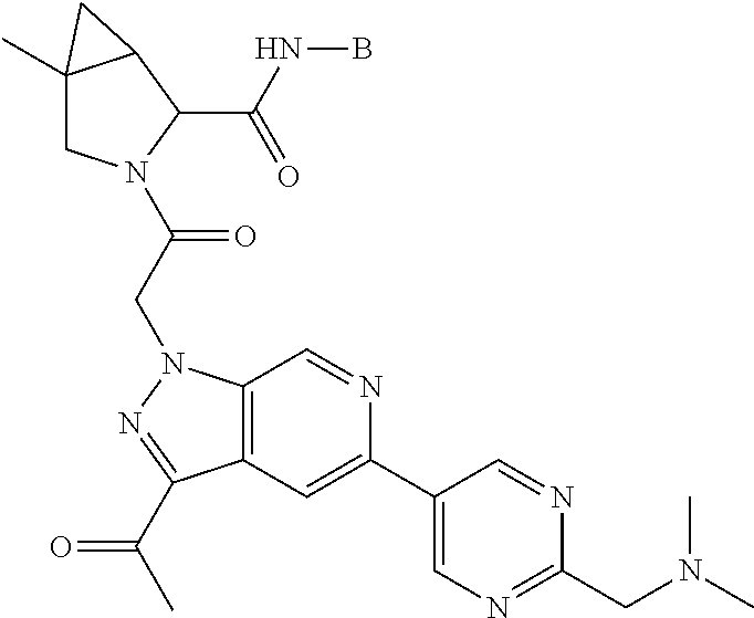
C12(C)CN(C(CN3C4=C(C=C(C5=CN=C(CN(C)C)N=C5)N=C4)C(C(C)=O)=N3)=O)C(C(NB)=O)C1C2
